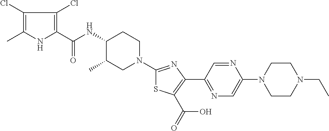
C1(Cl)=C(C)NC(C(NC2C(C)CN(C3=NC(C4=NC=C(N5CCN(CC)CC5)N=C4)=C(C(=O)O)S3)CC2)=O)=C1Cl
